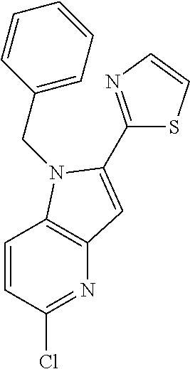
C1=CC(Cl)=NC2=C1N(CC1=CC=CC=C1)C(C1=NC=CS1)=C2
